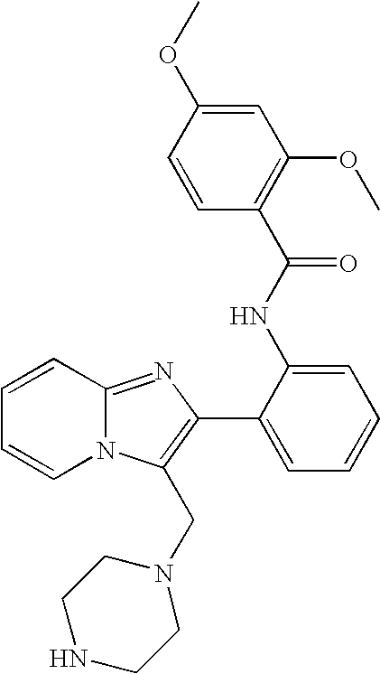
N12C(=NC(C3=CC=CC=C3NC(=O)C3=C(OC)C=C(OC)C=C3)=C1CN1CCNCC1)C=CC=C2
